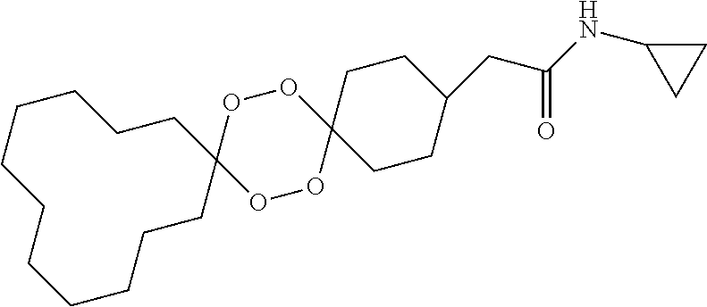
O1OC2(OOC13CCCCCCCCCCC3)CCC(CC(NC1CC1)=O)CC2
